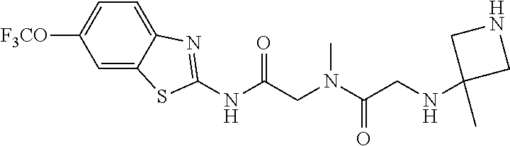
C1=C2C(=CC=C1[F3CO])N=C(NC(CN(C)C(CNC1(C)CNC1)=O)=O)S2
